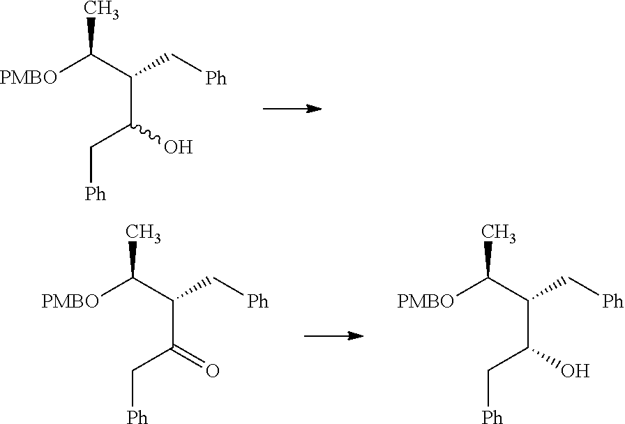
[PMBO]C(C(C(O)C[Ph])C[Ph])C.[PMBO]C(C(C(=O)C[Ph])C[Ph])C.[PMBO]C(C(C(O)C[Ph])C[Ph])C
